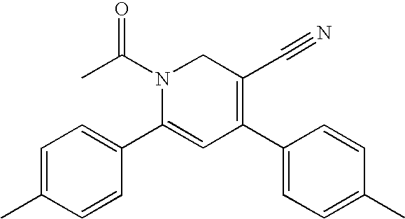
C1=C(C)C=CC(C2=CC(C3=CC=C(C)C=C3)=C(C#N)CN2C(C)=O)=C1
